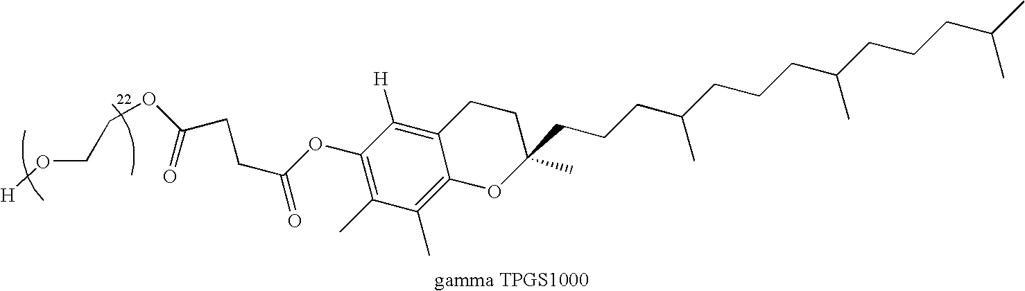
[H]OCCOC(CCC(OC1=C(C)C(C)=C2C(=C1[H])CCC(CCCC(CCCC(CCCC(C)C)C)C)(C)O2)=O)=O
